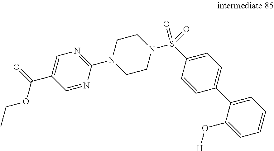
C1=C(C(=O)OCC)C=NC(N2CCN(S(C3=CC=C(C4=CC=CC=C4O[H])C=C3)(=O)=O)CC2)=N1
